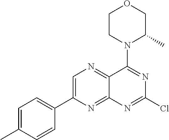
C1=C(C2=CC=C(C)C=C2)N=C2C(=N1)C(N1C(C)COCC1)=NC(Cl)=N2
